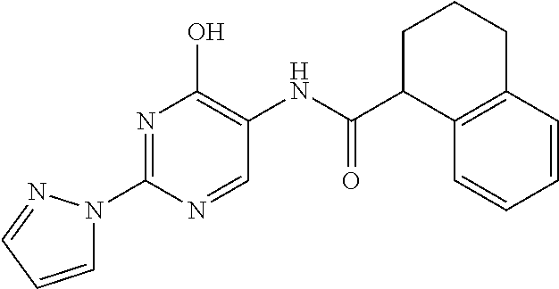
N1=C(N2C=CC=N2)N=CC(NC(C2C3=C(CCC2)C=CC=C3)=O)=C1O
